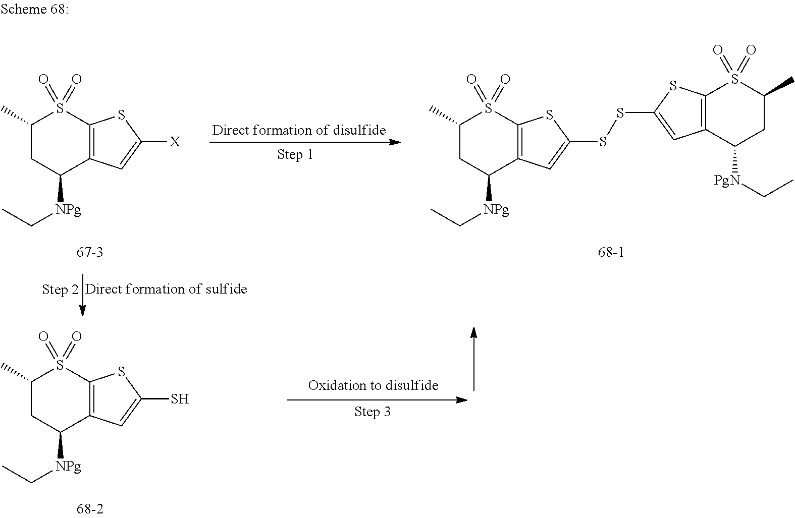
C1(C)CC([NPg]CC)C2=C(S1(=O)=O)SC(S)=C2.C1(C)CC([NPg]CC)C2=C(S1(=O)=O)SC([X])=C2.C1(C)CC([NPg]CC)C2=C(S1(=O)=O)SC(SSC1=CC3=C(S(=O)(=O)C(C)CC3[PgN]CC)S1)=C2
